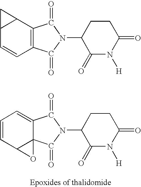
C12=CC=CC3C1(C(=O)N(C1C(=O)N([H])C(=O)CC1)C2=O)O3.C12=C(C(=O)N(C3C(=O)N([H])C(=O)CC3)C1=O)C=CC1C2C1
